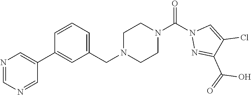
N1=CN=CC(C2=CC(CN3CCN(C(N4N=C(C(=O)O)C(Cl)=C4)=O)CC3)=CC=C2)=C1
